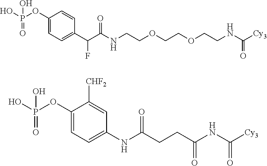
C1(OP(O)(O)=O)=CC=C(C(C(NCCOCCOCCNC([Cy3])=O)=O)F)C=C1.C1(OP(O)(O)=O)=CC=C(NC(CCC(NC([Cy3])=O)=O)=O)C=C1[CHF2]
